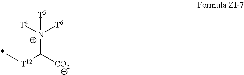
C[T12]C([CO2])[N+]([T4])([T6])[T5]
